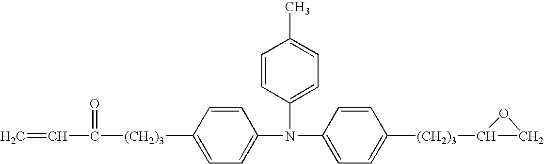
[(CH2)3](C1=CC=C(N(C2=CC=C([(CH2)3]C3CO3)C=C2)C2=CC=C(C)C=C2)C=C1)C(=O)C=C
